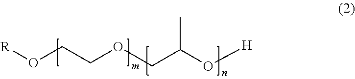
[R]OCCOCC(O[H])C
